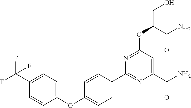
C1=CC(C2=NC(C(N)=O)=CC(OC(CO)C(=O)N)=N2)=CC=C1OC1=CC=C(C(F)(F)F)C=C1
